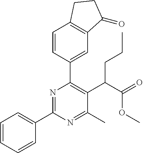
C1=CC=CC(C2=NC(C3=CC4=C(C=C3)CCC4=O)=C(C(C(=O)OC)CCC)C(C)=N2)=C1
